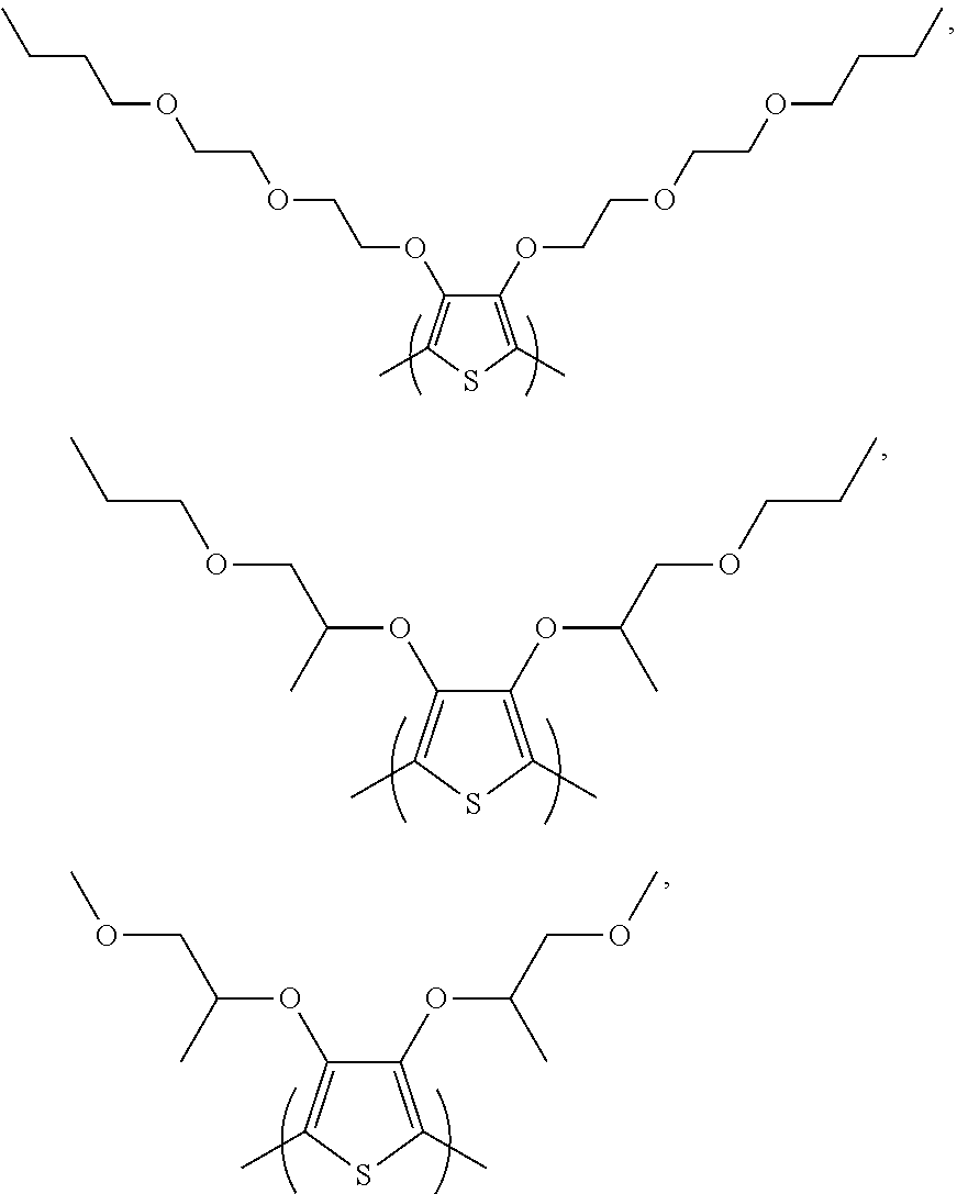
C1(OCCOCCOCCCC)=C(C)SC(C)=C1OCCOCCOCCCC.C1(OC(COCCC)C)=C(C)SC(C)=C1OC(COCCC)C.C1(OC(COC)C)=C(C)SC(C)=C1OC(COC)C
